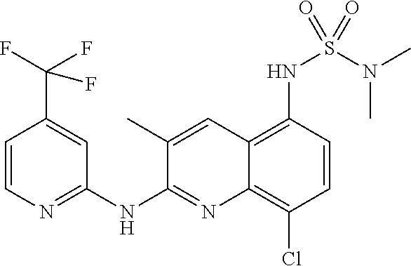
C1=CN=C(NC2=NC3=C(Cl)C=CC(NS(N(C)C)(=O)=O)=C3C=C2C)C=C1C(F)(F)F
